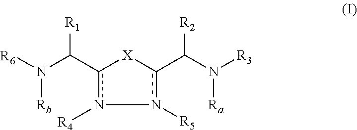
n1([R5])c(C(N([Ra])[R3])[R2])[X]c(C(N([Rb])[R6])[R1])n-1[R4]
